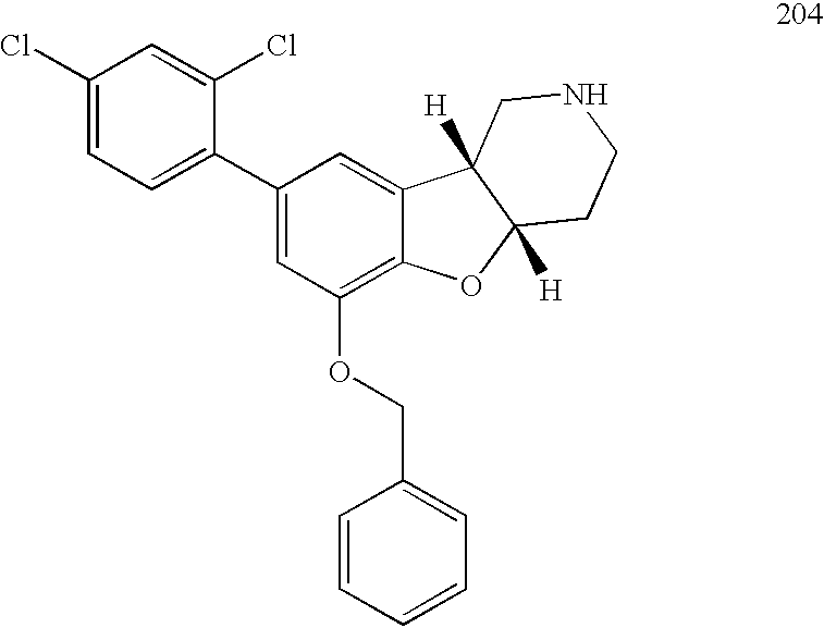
C1(Cl)=CC=C(C2=CC(OCC3=CC=CC=C3)=C3C(=C2)C2([H])C([H])(O3)CCNC2)C(Cl)=C1
